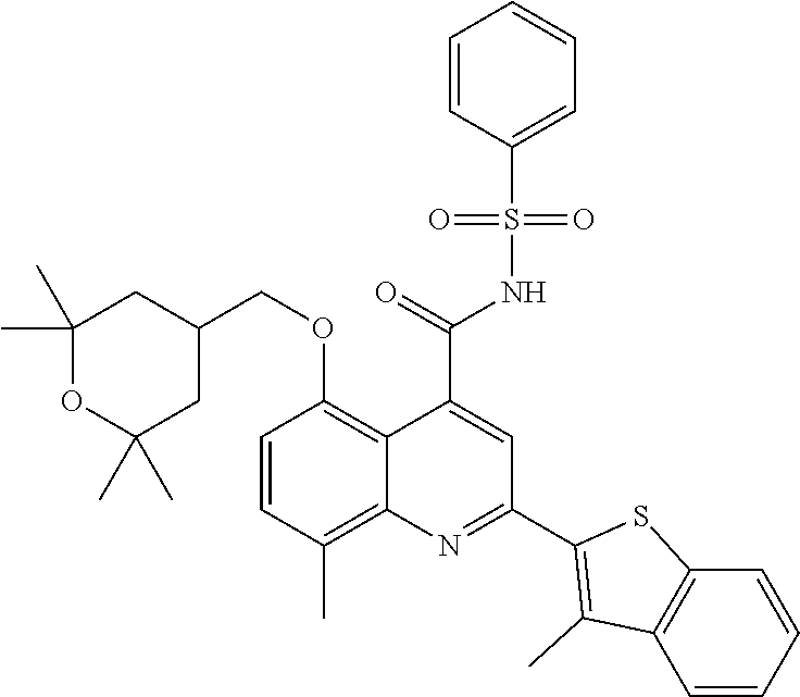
C1=CC(C)=C2C(=C1OCC1CC(C)(C)OC(C)(C)C1)C(C(=O)NS(C1=CC=CC=C1)(=O)=O)=CC(C1=C(C)C3=C(S1)C=CC=C3)=N2
